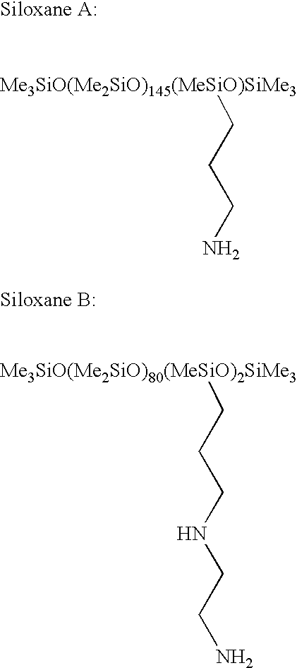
[Me3SiO(Me2SiO)145(MeSiO)SiMe3]CCCN.[Me3SiO(Me2SiO)80(MeSiO)2SiMe3]CCCNCCN
